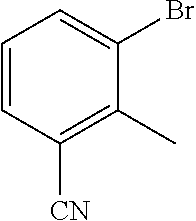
C1=CC([CN])=C(C)C(Br)=C1
